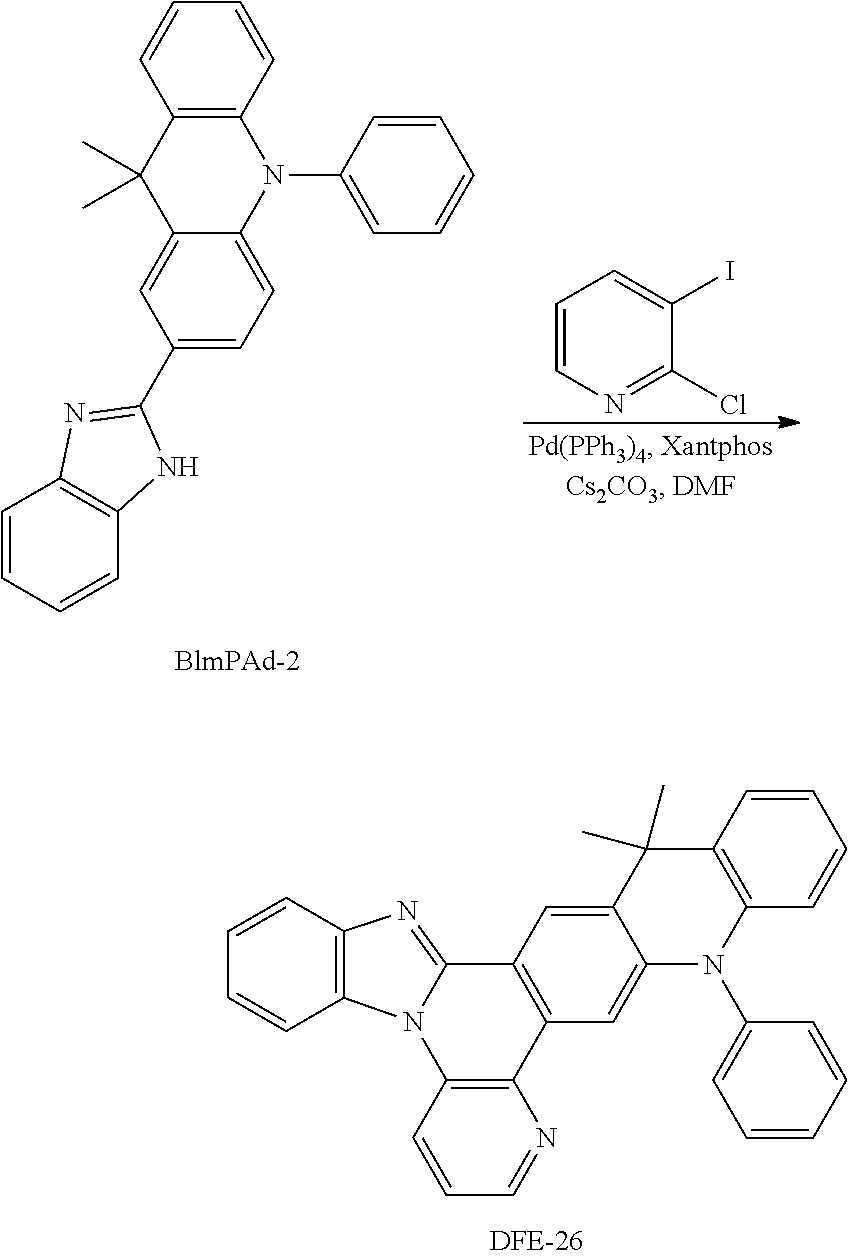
C12=C(C=CC=N1)N1C3=C(C=CC=C3)N=C1C1=C2C=C2C(=C1)C(C)(C)C1=C(N2C2=CC=CC=C2)C=CC=C1.C1=CN=C(Cl)C(I)=C1.C1=CC=CC2=C1N=C(C1=CC=C3C(=C1)C(C)(C)C1=C(N3C3=CC=CC=C3)C=CC=C1)N2
